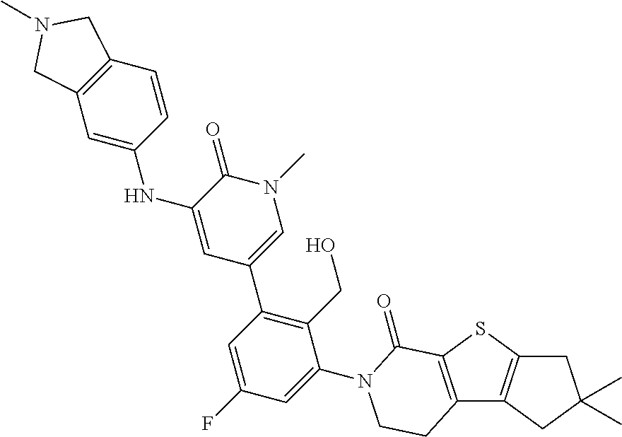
C12=C(C=CC(NC3=CC(C4=C(CO)C(N5C(=O)C6=C(C7=C(S6)CC(C)(C)C7)CC5)=CC(F)=C4)=CN(C)C3=O)=C1)CN(C)C2
